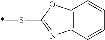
S(*)C1=NC2=C(O1)C=CC=C2
